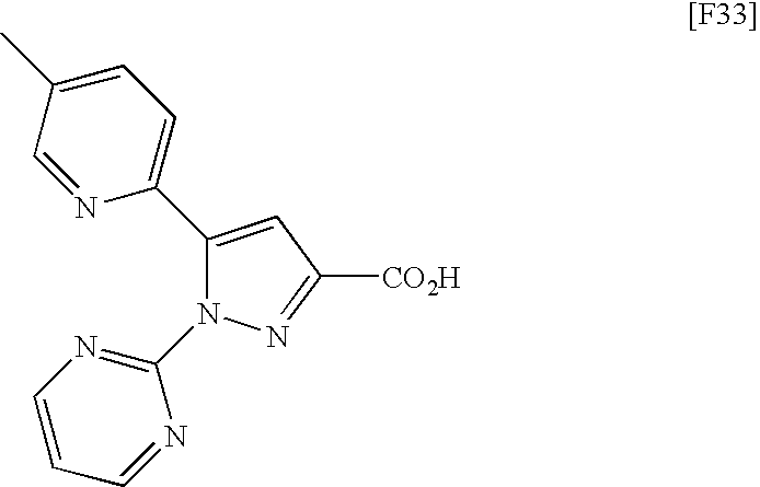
C1(C2=CC=C(C)C=N2)=CC([CO2H])=NN1C1=NC=CC=N1
